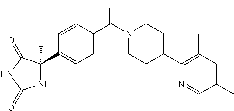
N1C(C)(C2=CC=C(C(N3CCC(C4=C(C)C=C(C)C=N4)CC3)=O)C=C2)C(=O)NC1=O
